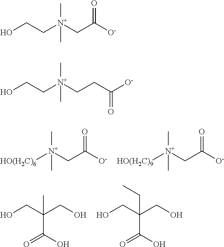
[HO(H2C)6][N+](CC([O-])=O)(C)C.[HO(H2C)9][N+](CC([O-])=O)(C)C.CC(C(=O)O)(CO)CO.C(C(C(=O)O)(CO)CO)C.OCC[N+](CC([O-])=O)(C)C.OCC[N+](CCC(=O)[O-])(C)C
